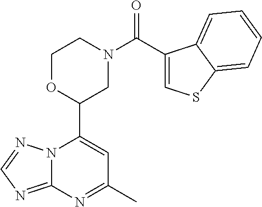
N12C(=NC=N1)N=C(C)C=C2C1CN(C(=O)C2=CSC3=CC=CC=C23)CCO1
